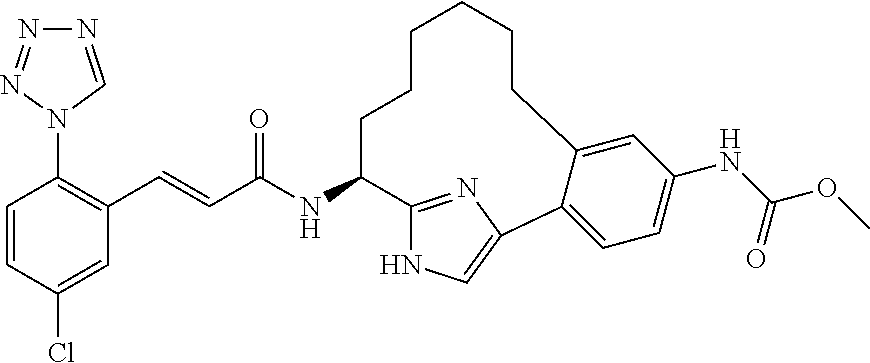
C1=CC(Cl)=CC(C=CC(NC2C3=NC(=CN3)C3=CC=C(NC(OC)=O)C=C3CCCCCC2)=O)=C1N1C=NN=N1
